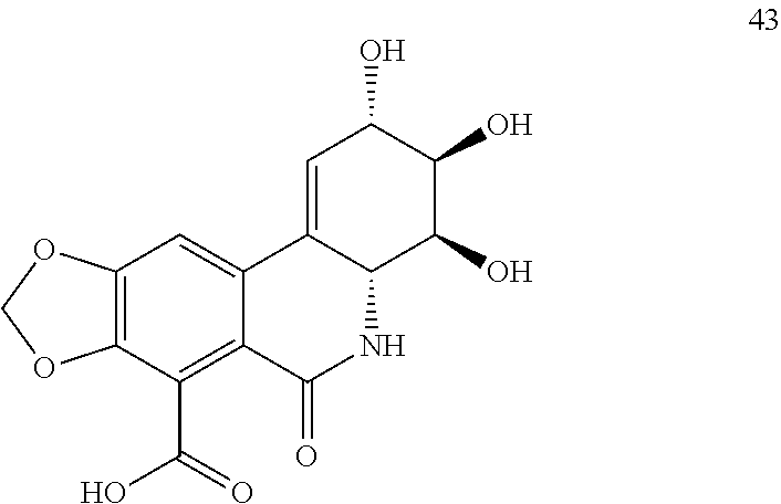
C12=CC(O)C(O)C(O)C1NC(=O)C1=C(C(O)=O)C3=C(C=C21)OCO3
